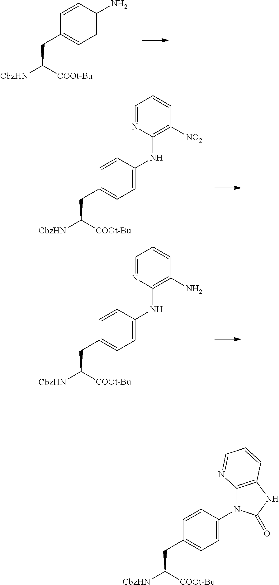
C1=C(N)C=CC(CC([CbzHN])[COOt-Bu])=C1.C1=C(NC2=C([NO2])C=CC=N2)C=CC(CC([CbzHN])[COOt-Bu])=C1.C1=C(NC2=C(N)C=CC=N2)C=CC(CC([CbzHN])[COOt-Bu])=C1.C1=C(N2C3=C(NC2=O)C=CC=N3)C=CC(CC([CbzHN])[COOt-Bu])=C1
